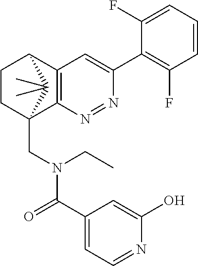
N1=NC2=C(C=C1C1=C(F)C=CC=C1F)C1CCC2(CN(C(=O)C2=CC=NC(O)=C2)CC)C1(C)C
